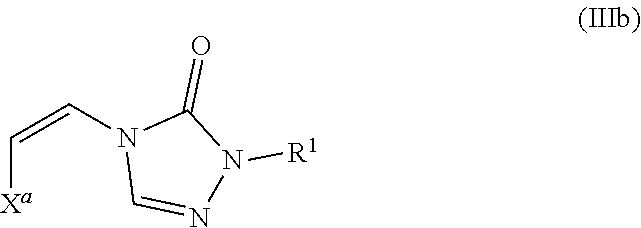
C([Xa])=CN1C=NN([R1])C1=O
